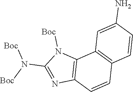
N1=C(N([Boc])[Boc])N([Boc])C2=C1C=CC1=C2C=C(N)C=C1
